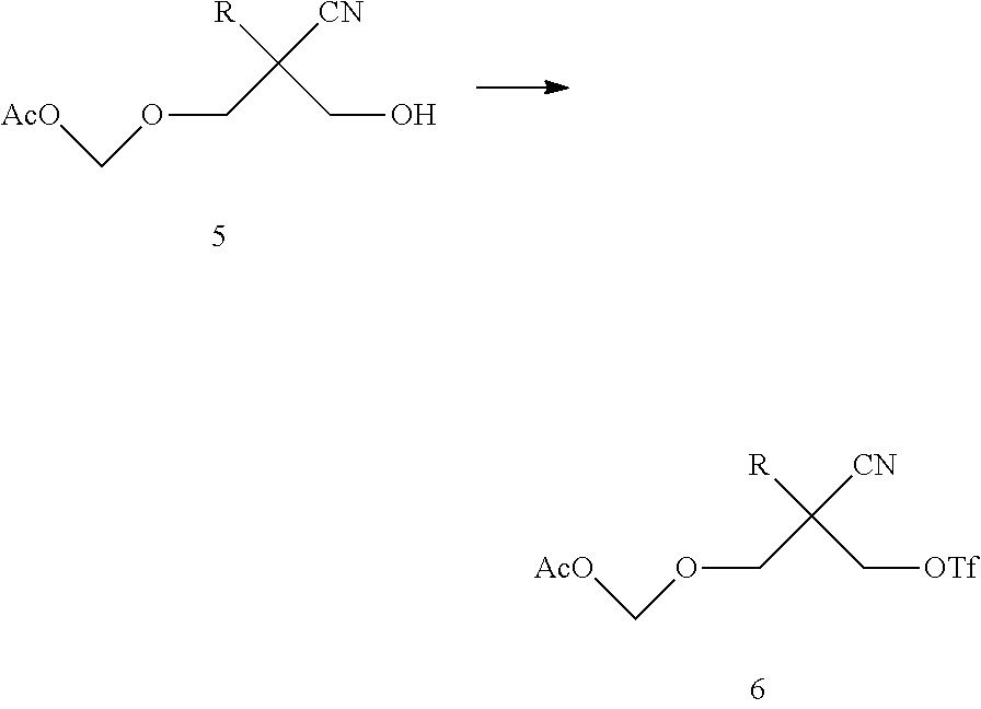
O(CC([CN])([R])CO)C[AcO].O(CC([CN])([R])C[OTf])C[AcO]
